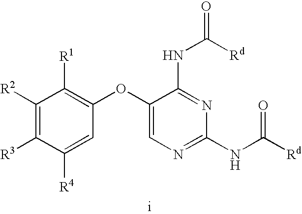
C1([R2])=C([R3])C([R4])=CC(OC2=CN=C(NC([Rd])=O)N=C2NC(=O)[Rd])=C1[R1]
